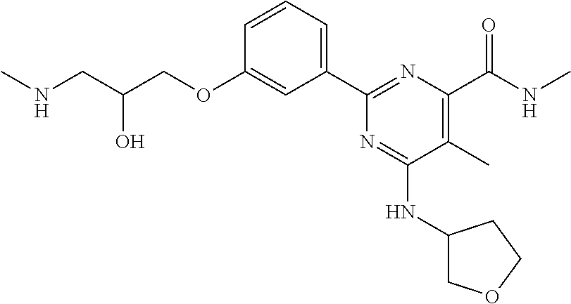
C1=CC=C(C2=NC(C(NC)=O)=C(C)C(NC3COCC3)=N2)C=C1OCC(CNC)O
